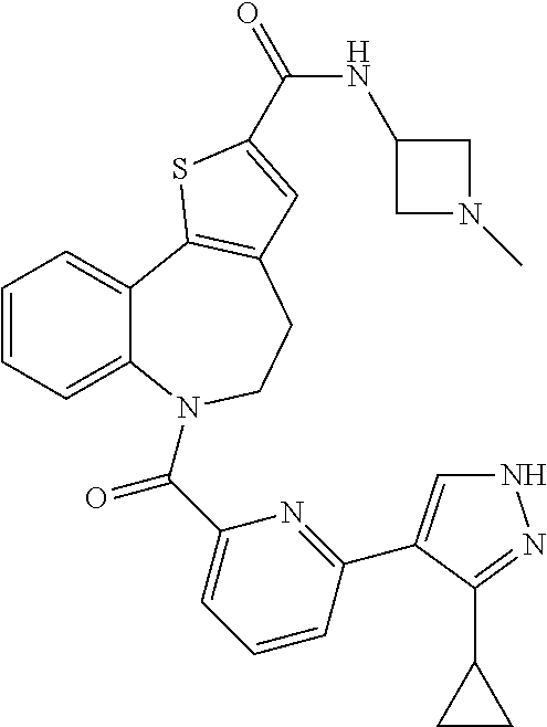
C1=CC=C2C(=C1)C1=C(CCN2C(C2=CC=CC(C3=CNN=C3C3CC3)=N2)=O)C=C(C(NC2CN(C)C2)=O)S1
